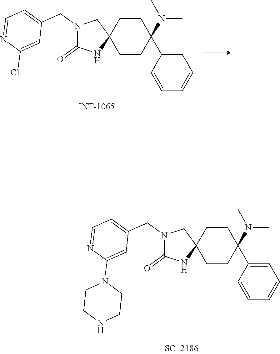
N1(CC2=CC=NC(Cl)=C2)C(=O)NC2(C1)CCC(N(C)C)(C1=CC=CC=C1)CC2.N1(CC2=CC=NC(N3CCNCC3)=C2)C(=O)NC2(C1)CCC(N(C)C)(C1=CC=CC=C1)CC2
